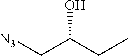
[N3]CC(CC)O
